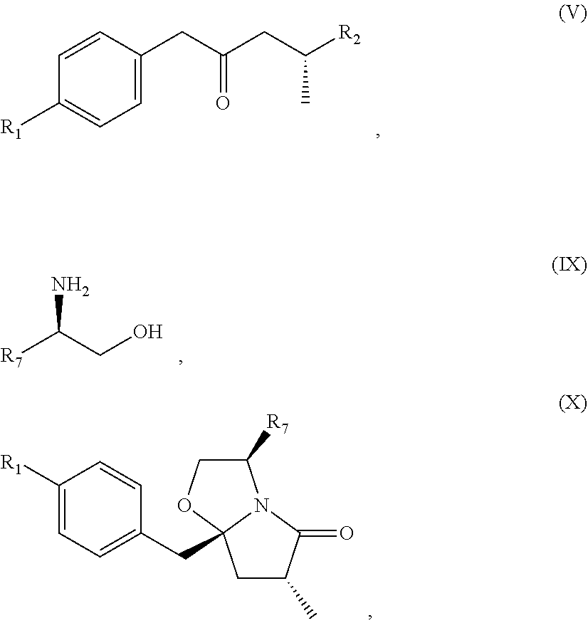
C1([R1])=CC=C(CC(CC([R2])C)=O)C=C1.[R7]C(CO)N.C1([R1])=CC=C(CC23CC(C)C(=O)N2C([R7])CO3)C=C1
